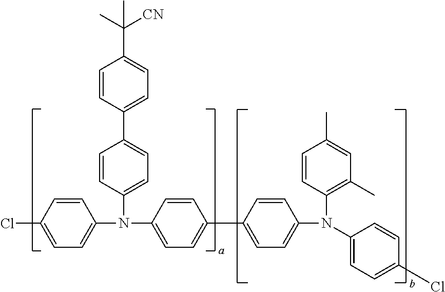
C1=CC(C)=CC(C)=C1N(C1=CC=C(Cl)C=C1)C1=CC=C(C2=CC=C(N(C3=CC=C(Cl)C=C3)C3=CC=C(C4=CC=C(C(C)([CN])C)C=C4)C=C3)C=C2)C=C1
